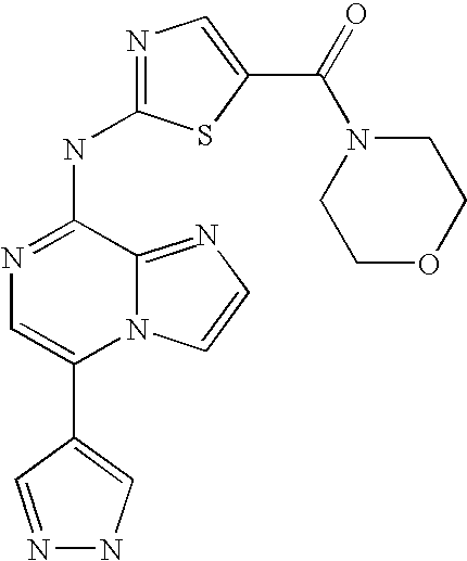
N12C(=NC=C1)C(NC1=NC=C(C(N3CCOCC3)=O)S1)=NC=C2C1=CNN=C1
